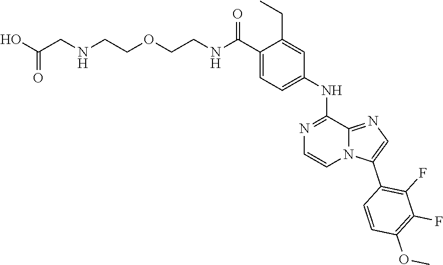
C(CNC(C1=CC=C(NC2=NC=CN3C2=NC=C3C2=C(F)C(F)=C(OC)C=C2)C=C1CC)=O)OCCNCC(O)=O
